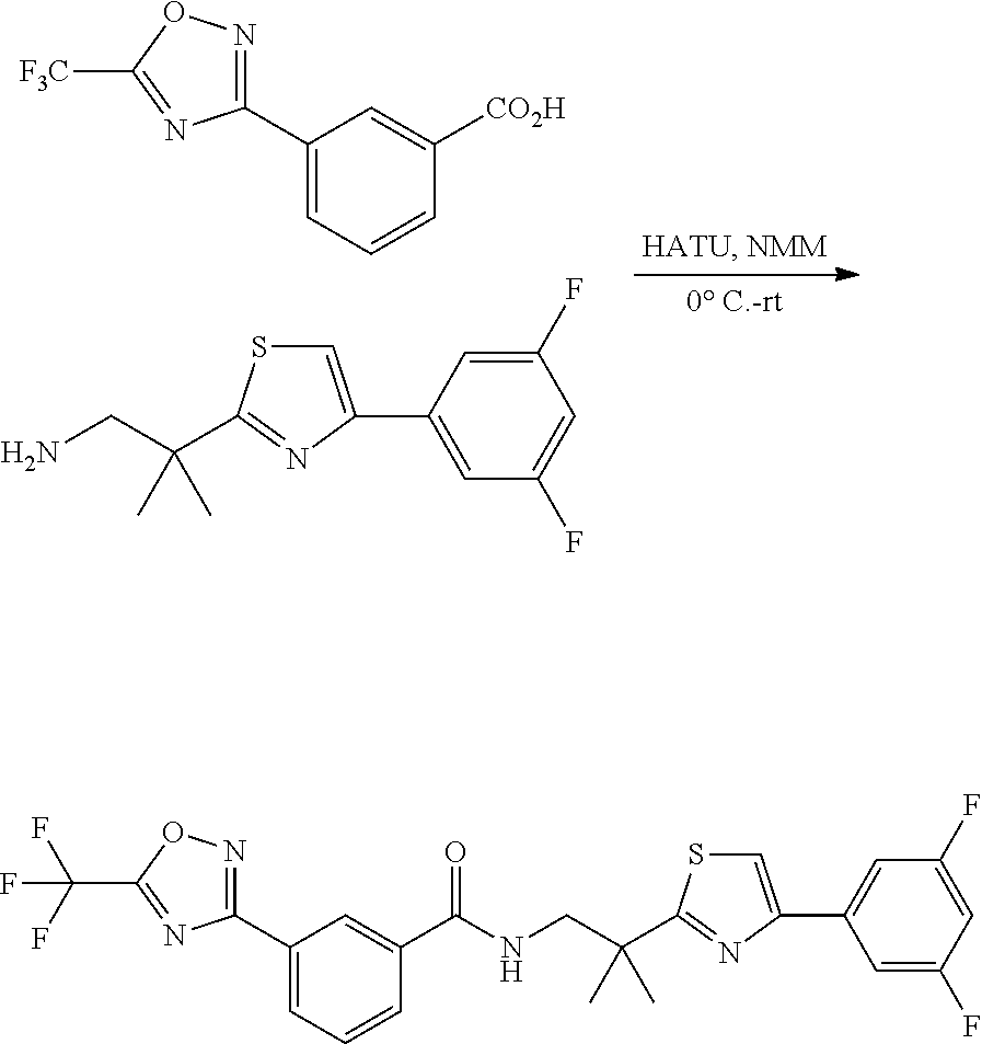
C1=CC([CO2H])=CC(C2=NOC([F3C])=N2)=C1.NCC(C)(C)C1=NC(C2=CC(F)=CC(F)=C2)=CS1.C1=CC(C(NCC(C)(C)C2=NC(C3=CC(F)=CC(F)=C3)=CS2)=O)=CC(C2=NOC(C(F)(F)F)=N2)=C1
